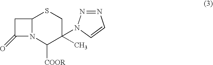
C1C(=O)N2C1SCC(C)(N1N=NC=C1)C2[COOR]
